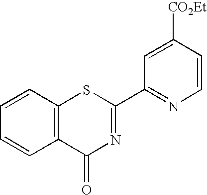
C1=CC2=C(C=C1)C(=O)N=C(C1=NC=CC([CO2Et])=C1)S2
